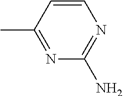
C1=CC(C)=NC(N)=N1
